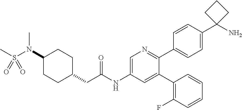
C1(N(S(=O)(C)=O)C)CCC(CC(NC2=CN=C(C3=CC=C(C4(N)CCC4)C=C3)C(C3=C(F)C=CC=C3)=C2)=O)CC1
